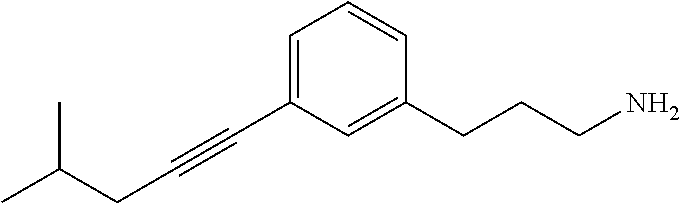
C1=CC(CCCN)=CC(C#CCC(C)C)=C1
